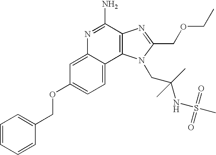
N1=C(N)C2=C(C3=CC=C(OCC4=CC=CC=C4)C=C13)N(CC(NS(=O)(=O)C)(C)C)C(COCC)=N2
